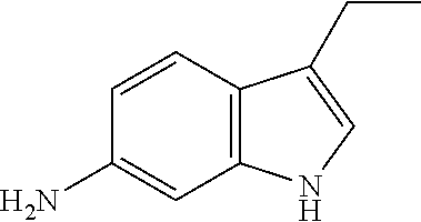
C1(N)=CC2=C(C=C1)C(CC)=CN2
